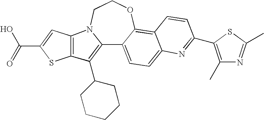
C12=C(C3CCCCC3)C3=C(N1CCOC1=C4C(=CC=C21)N=C(C1=C(C)N=C(C)S1)C=C4)C=C(C(O)=O)S3
